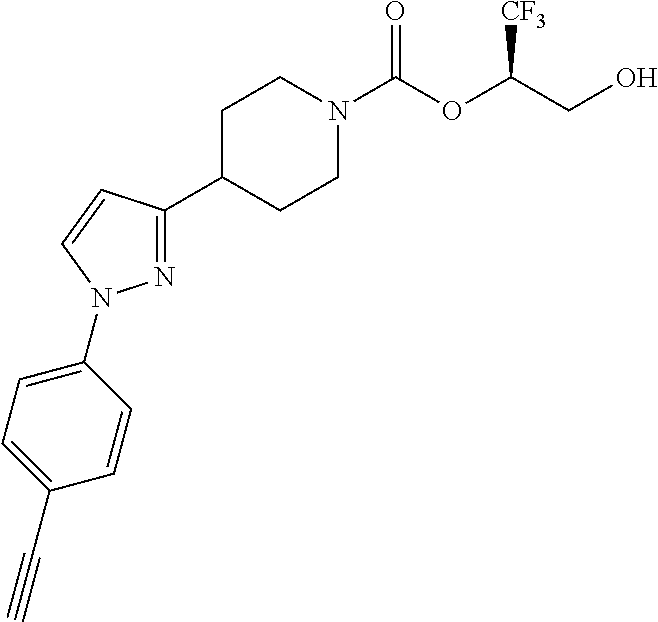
C1CN(C(OC(CO)[CF3])=O)CCC1C1=NN(C2=CC=C(C#C)C=C2)C=C1
